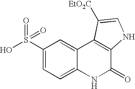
C1(S(O)(=O)=O)=CC=C2C(=C1)C1=C(C(=O)N2)NC=C1[EtO2C]
